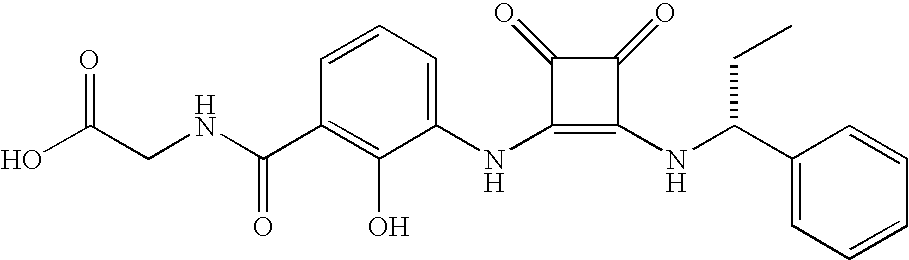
N(C1=C(NC(C2=CC=CC=C2)CC)C(=O)C1=O)C1=CC=CC(C(=O)NCC(O)=O)=C1O
